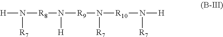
[H]N([R7])[R8]N([R9]N([R10]N([H])[R7])[R7])[H]
